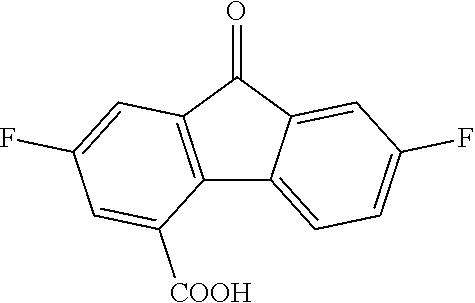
C12=C(C(=O)C3=CC(F)=CC=C13)C=C(F)C=C2[COOH]
